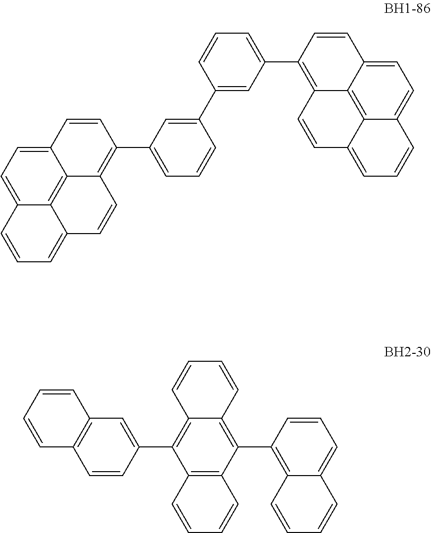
C12=CC=C3C4=C1C(=C(C1=CC=CC(C5=CC(C6=C7C8=C9C(=CC=C8C=C6)C=CC=C9C=C7)=CC=C5)=C1)C=C2)C=CC4=CC=C3.C12=C(C3=CC4=C(C=C3)C=CC=C4)C3=C(C(C4=C5C(=CC=C4)C=CC=C5)=C1C=CC=C2)C=CC=C3
